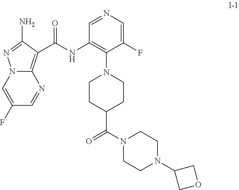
C1(F)=CN2C(=C(C(NC3=C(N4CCC(C(N5CCN(C6COC6)CC5)=O)CC4)C(F)=CN=C3)=O)C(N)=N2)N=C1
